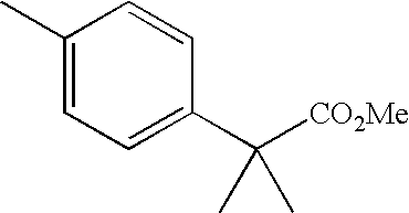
C1(C)=CC=C(C([CO2Me])(C)C)C=C1
